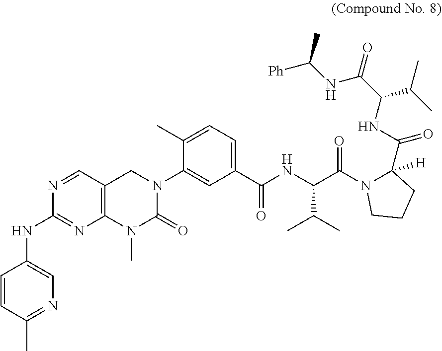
C1=CC(C)=NC=C1NC1=NC2=C(C=N1)CN(C1=CC(C(NC(C(N3C(C(=O)NC(C(NC([Ph])C)=O)C(C)C)([H])CCC3)=O)C(C)C)=O)=CC=C1C)C(=O)N2C
